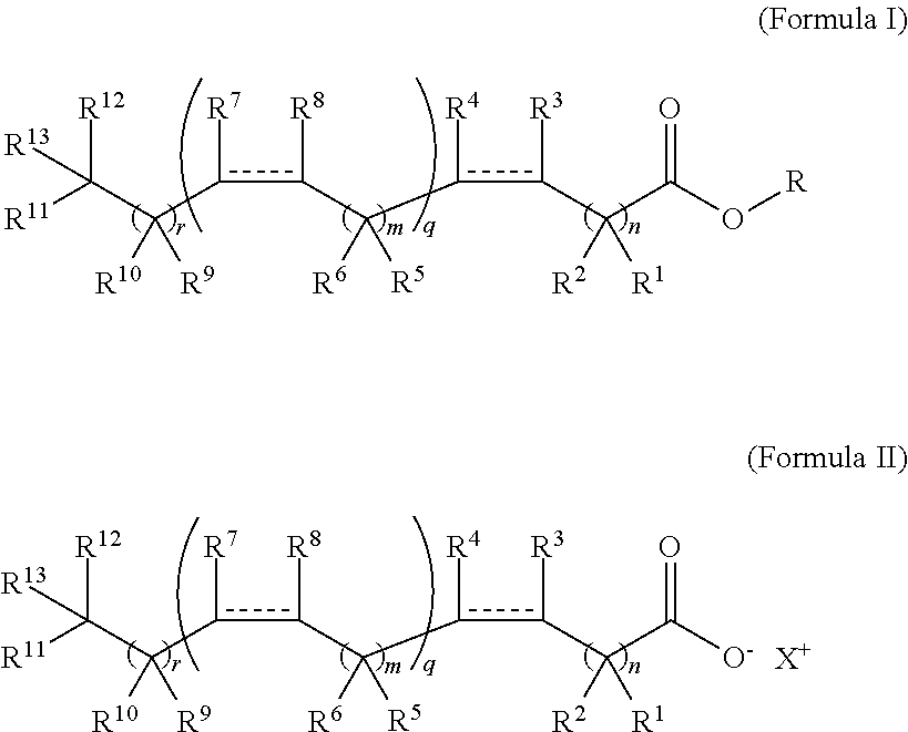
c(c([R8])C(c(c(C(C([O-])=O)([R1])[R2])[R3])[R4])([R5])[R6])(C([R10])(C([R11])([R12])[R13])[R9])[R7].[X+].c(c([R8])C(c(c(C(C(O[R])=O)([R1])[R2])[R3])[R4])([R5])[R6])(C([R10])(C([R11])([R12])[R13])[R9])[R7]
